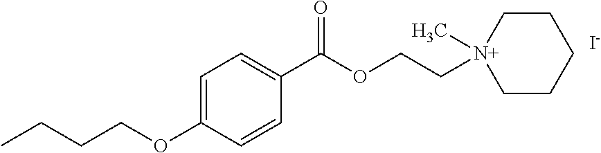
CCCCOC1=CC=C(C(OCC[N+]2(C)CCCCC2)=O)C=C1.[I-]
